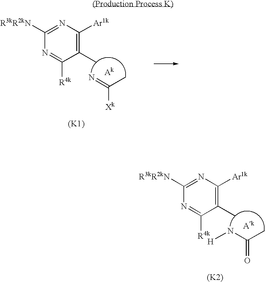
C1(C)=C([Ar1k])N=C([R3kR2kN])N=C1[R4k].C([Xk])(C)=N.[Ak].[(K1)].C1(C)=C([Ar1k])N=C([R3kR2kN])N=C1[R4k].C(=O)(C)N[H].[Ak].[(K2)]
